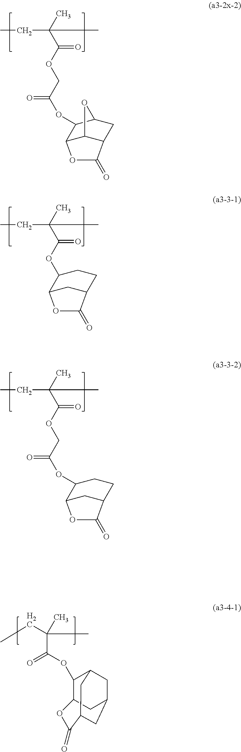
CC(C(OCC(OC1C2C3C(CC1O3)C(=O)O2)=O)=O)(C)CC.CC(C(OC1C2CC(CC1)C(=O)O2)=O)(C)CC.CC(C(OCC(OC1C2CC(CC1)C(=O)O2)=O)=O)(C)CC.CCC(C)(C)C(OC1C2CC3CC1CC(C3)C(=O)O2)=O
